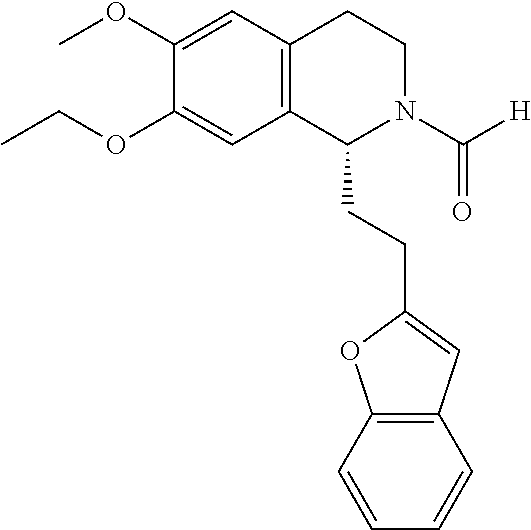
C(OC1=CC2=C(C=C1OC)CCN(C([H])=O)C2CCC1=CC2=C(O1)C=CC=C2)C
